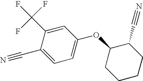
C1(C(F)(F)F)=CC(OC2CCCCC2C#N)=CC=C1C#N
